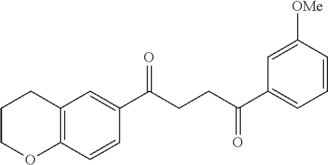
C12=C(C=CC(C(CCC(C3=CC=CC([OMe])=C3)=O)=O)=C1)OCCC2
